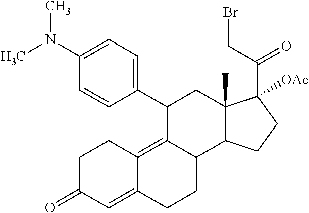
C1=C(N(C)C)C=CC(C2C3=C4C(=CC(=O)CC4)CCC3C3C(C)(C2)C(C(CBr)=O)([OAc])CC3)=C1
